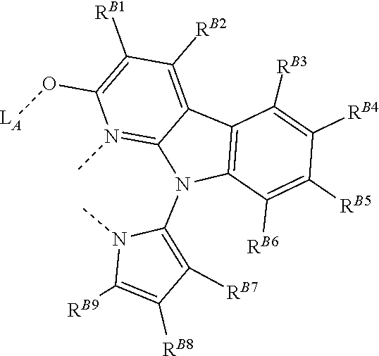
O(C1=C([RB1])C([RB2])=C2C3=C(C([RB6])=C([RB5])C([RB4])=C3[RB3])N(C3=C([RB7])C([RB8])=C([RB9])N3C)C2=N1C)[LA]
